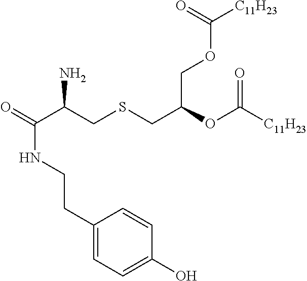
O=C(C(CSCC(OC([C11H23])=O)COC([C11H23])=O)N)NCCC1=CC=C(O)C=C1
